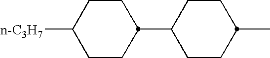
C1CC([n-C3H7])CCC1C1CCC(C)CC1
